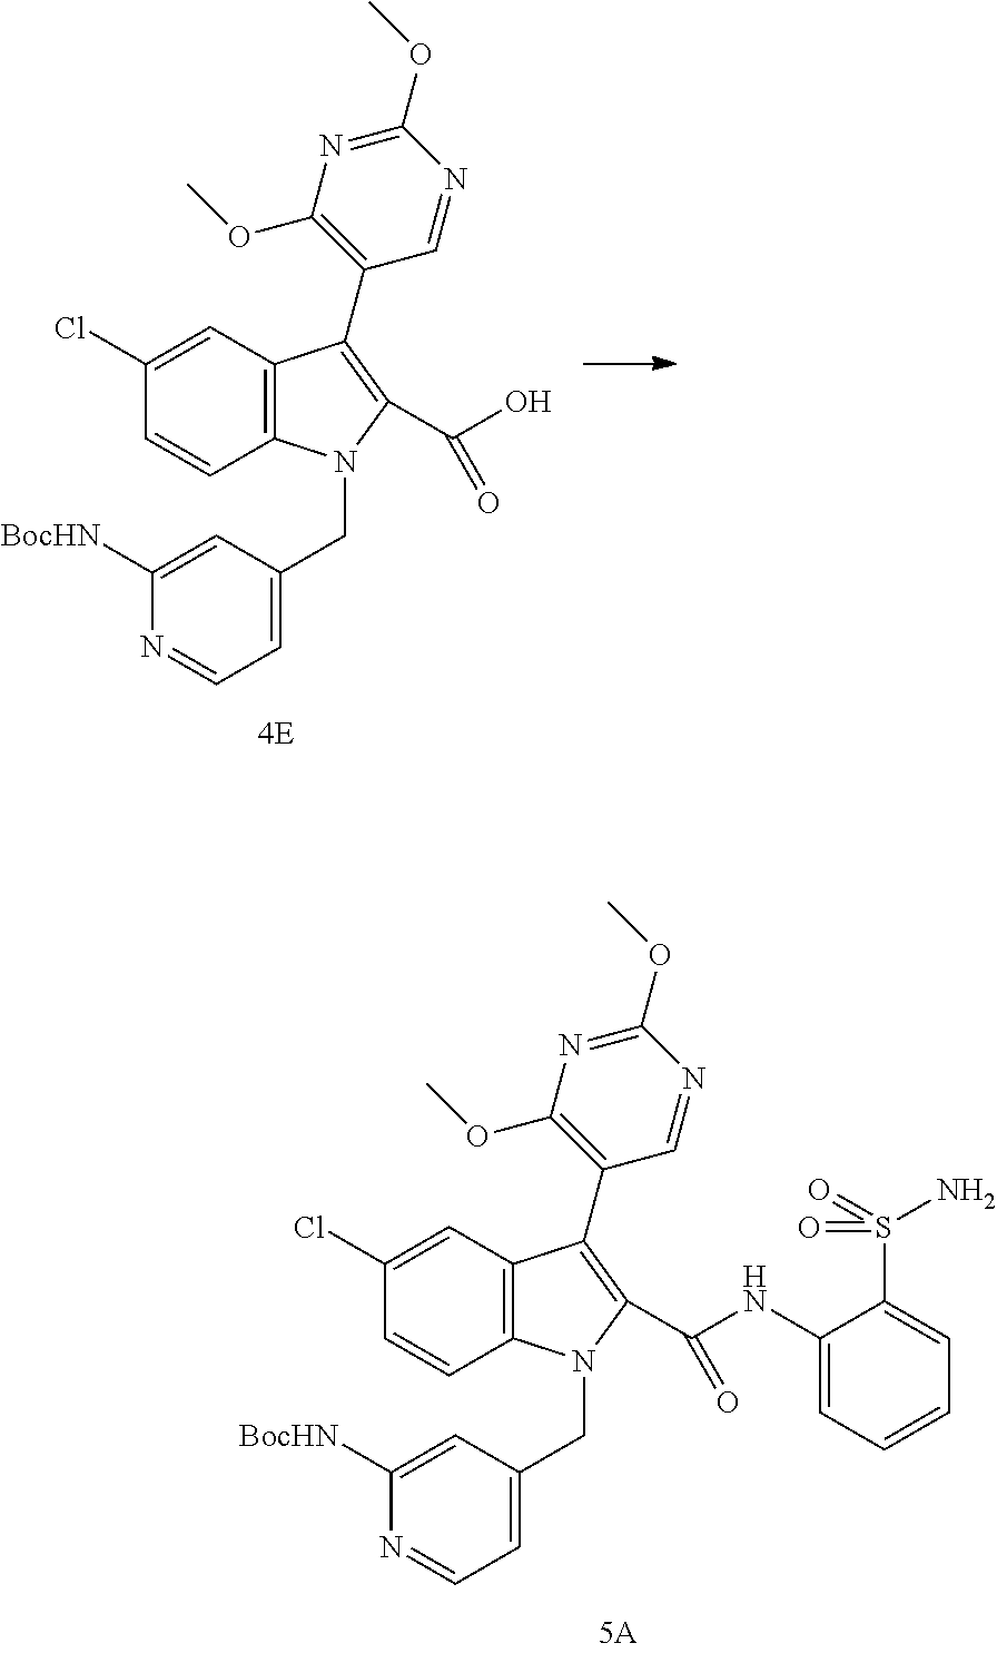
C12=C(C=C(Cl)C=C1)C(C1=C(OC)N=C(OC)N=C1)=C(C(O)=O)N2CC1=CC=NC([BocHN])=C1.C12=C(C=C(Cl)C=C1)C(C1=C(OC)N=C(OC)N=C1)=C(C(NC1=CC=CC=C1S(N)(=O)=O)=O)N2CC1=CC=NC([BocHN])=C1
